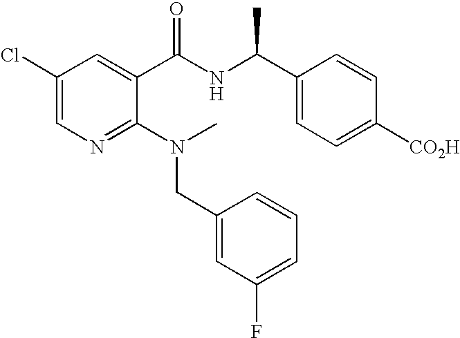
C1(Cl)=CN=C(N(CC2=CC(F)=CC=C2)C)C(C(NC(C2=CC=C([CO2H])C=C2)C)=O)=C1
